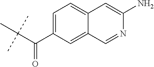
C(C(C1=CC=C2C(=C1)C=NC(N)=C2)=O)(C)(C)C
